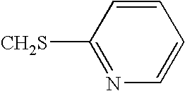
C1=CC([CH2S])=NC=C1
